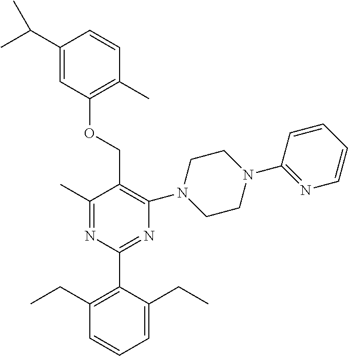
C1(C)=NC(C2=C(CC)C=CC=C2CC)=NC(N2CCN(C3=NC=CC=C3)CC2)=C1COC1=C(C)C=CC(C(C)C)=C1
